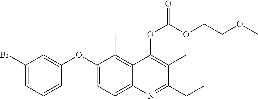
C1(Br)=CC=CC(OC2=CC=C3C(=C2C)C(OC(OCCOC)=O)=C(C)C(CC)=N3)=C1
